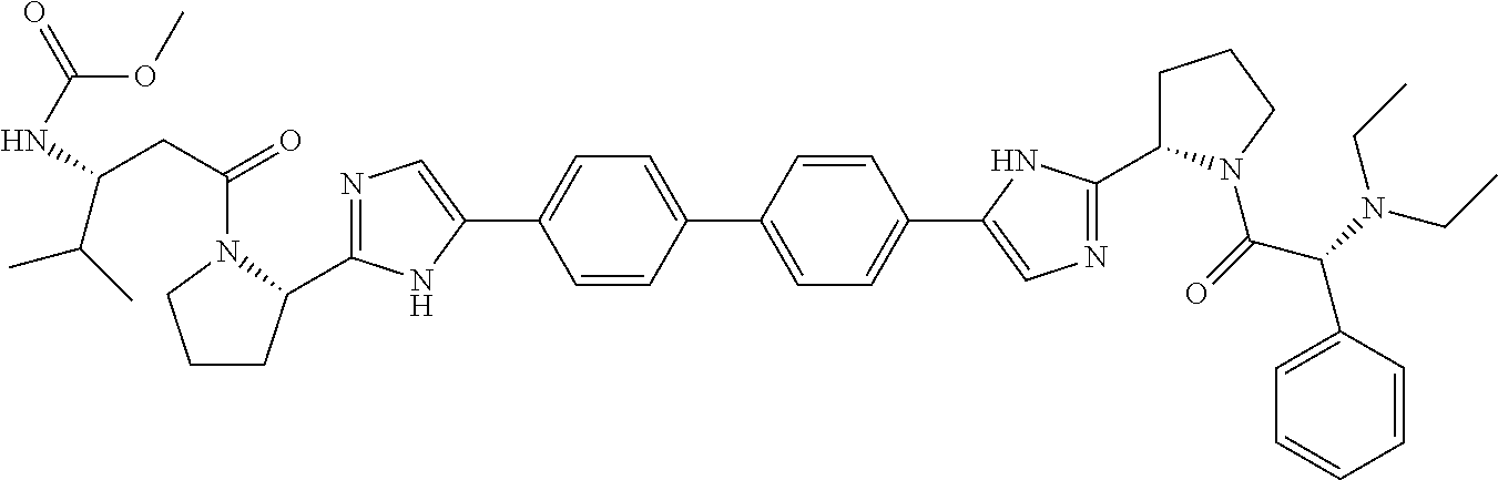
N1=C(C2CCCN2C(CC(NC(=O)OC)C(C)C)=O)NC(C2=CC=C(C3=CC=C(C4=CN=C(C5CCCN5C(=O)C(N(CC)CC)C5=CC=CC=C5)N4)C=C3)C=C2)=C1
